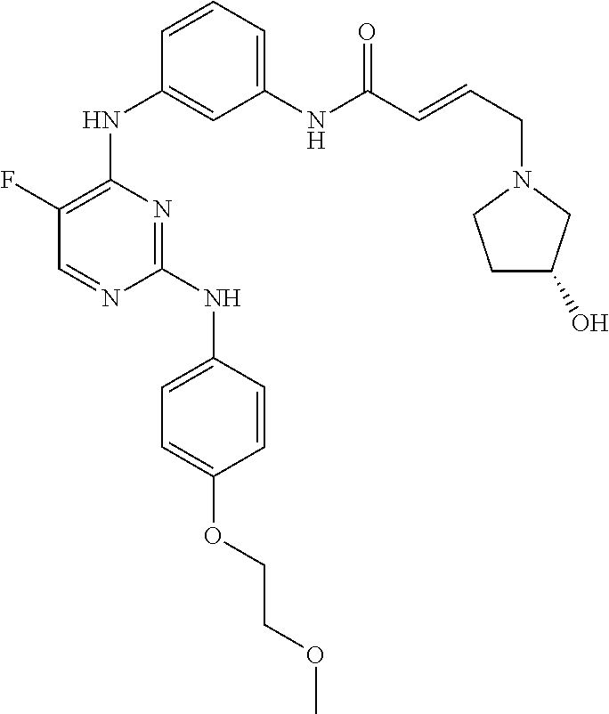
C1=CC(NC2=NC(NC3=CC(NC(C=CCN4CC(O)CC4)=O)=CC=C3)=C(F)C=N2)=CC=C1OCCOC
